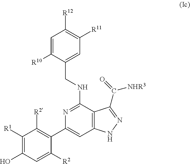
C12=C(C(NCC3=CC([R11])=C([R12])C=C3[R10])=NC(C3=C([R2])C([R1])=C(O)C=C3[R2])=C1)C(C([NHR3])=O)=NN2
